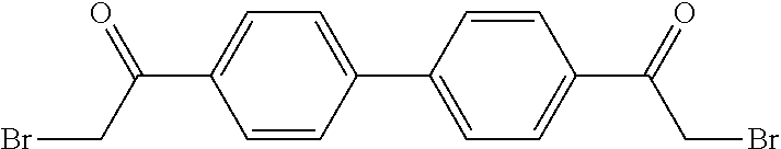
C1=CC(C(CBr)=O)=CC=C1C1=CC=C(C(=O)CBr)C=C1
